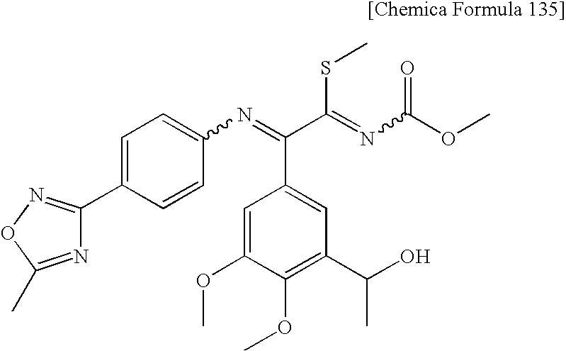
N1=C(C)ON=C1C1=CC=C(N=C(C2=CC(C(O)C)=C(OC)C(OC)=C2)C(SC)=NC(=O)OC)C=C1
